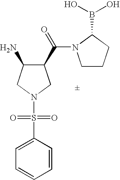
C1=C(S(N2CC(C(=O)N3CCCC3B(O)O)C(N)C2)(=O)=O)C=CC=C1
